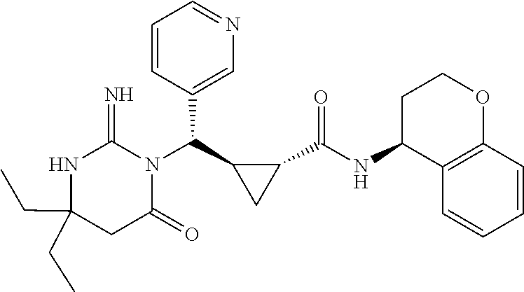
C(C1(CC)NC(=N)N(C(C2C(C(NC3C4=C(OCC3)C=CC=C4)=O)C2)C2=CN=CC=C2)C(=O)C1)C
